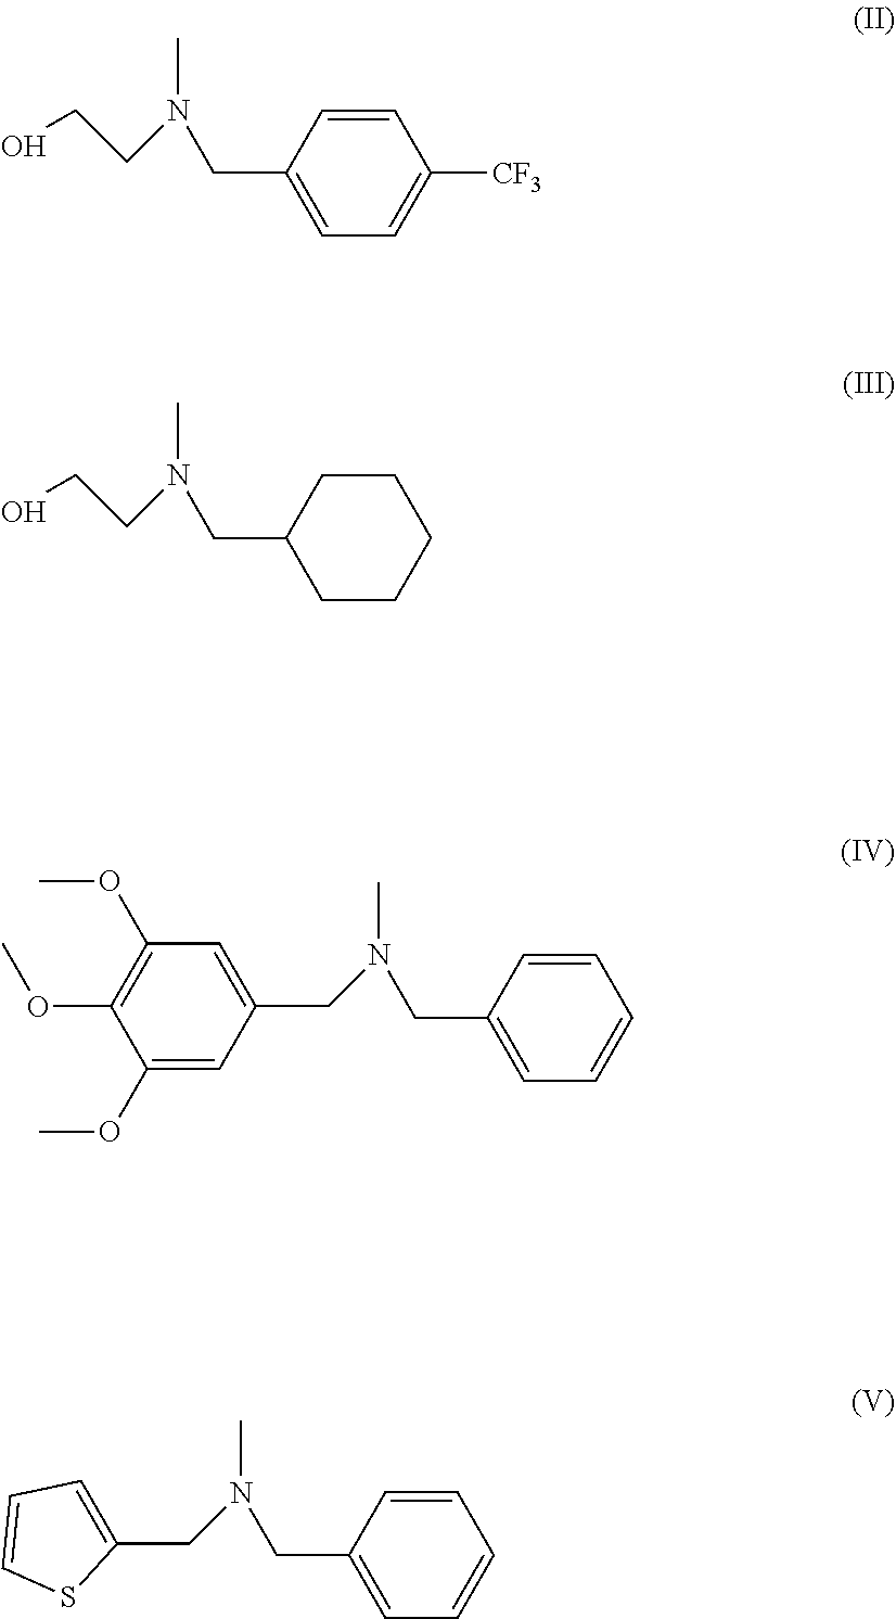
C1=CC(CN(C)CCO)=CC=C1[CF3].C1CC(CN(C)CCO)CCC1.C1=CC(CN(CC2=CC(OC)=C(OC)C(OC)=C2)C)=CC=C1.C1=CC(CN(CC2=CC=CS2)C)=CC=C1
